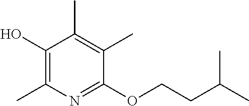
C1(OCCC(C)C)=NC(C)=C(O)C(C)=C1C
